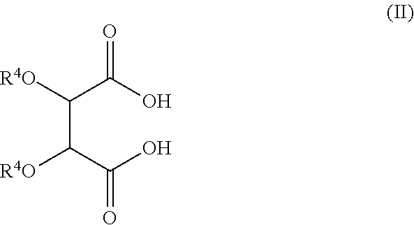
O=C(O)C([R4O])C(C(O)=O)[R4O]
